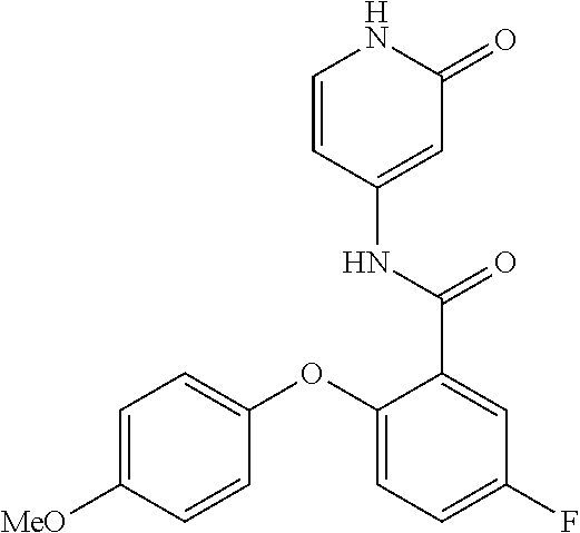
C1=CC(NC(C2=CC(F)=CC=C2OC2=CC=C([MeO])C=C2)=O)=CC(=O)N1
